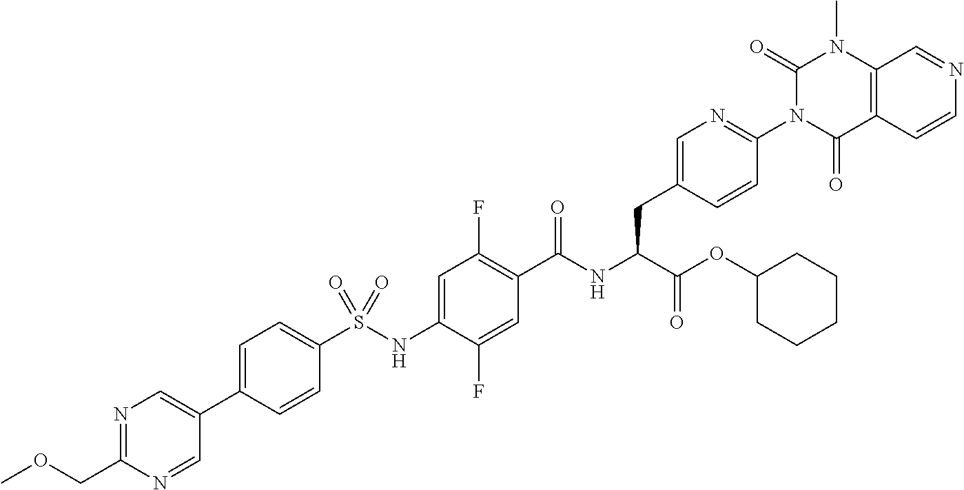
C1=C(C2=CN=C(COC)N=C2)C=CC(S(NC2=CC(F)=C(C(NC(C(OC3CCCCC3)=O)CC3=CN=C(N4C(=O)C5=C(N(C)C4=O)C=NC=C5)C=C3)=O)C=C2F)(=O)=O)=C1
